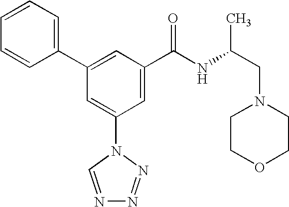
C1(C2=CC(C(NC(CN3CCOCC3)C)=O)=CC(N3C=NN=N3)=C2)=CC=CC=C1
